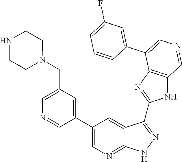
C1=C(CN2CCNCC2)C=C(C2=CN=C3C(=C2)C(C2=NC4=C(N2)C=NC=C4C2=CC(F)=CC=C2)=NN3)C=N1
